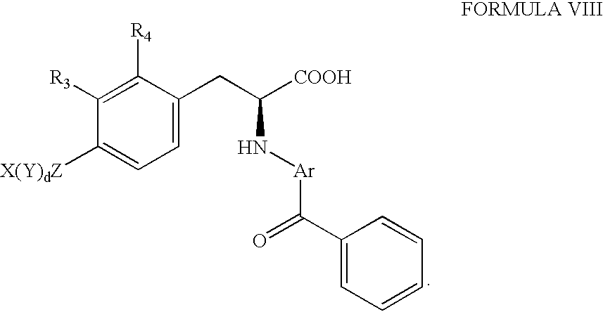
C1=C(CC([COOH])N[Ar]C(=O)C2=CC=CC=C2)C([R4])=C([R3])C([X(Y)dZ])=C1
